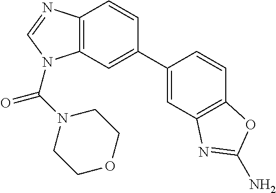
C1(C2=CC3=C(C=C2)N=CN3C(=O)N2CCOCC2)=CC2=C(C=C1)OC(N)=N2
